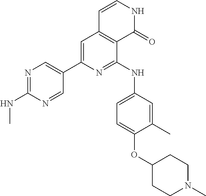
N1=C(NC)N=CC(C2=CC3=C(C(NC4=CC=C(OC5CCN(C)CC5)C(C)=C4)=N2)C(=O)NC=C3)=C1
